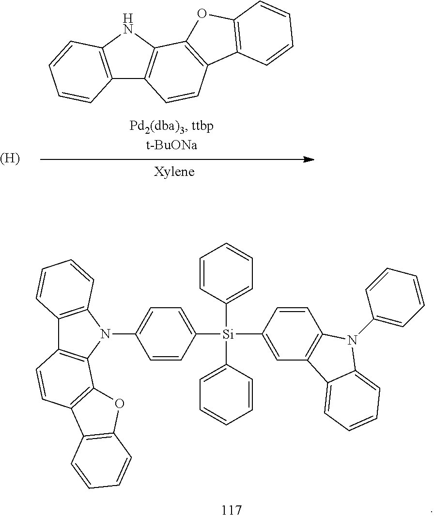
C1([Si](C2=CC=CC=C2)(C2=CC=CC=C2)C2=CC3=C(C=C2)N(C2=CC=CC=C2)C2=CC=CC=C32)=CC=C(N2C3=C(C4=C2C2=C(C=C4)C4=C(O2)C=CC=C4)C=CC=C3)C=C1.[(H)].C12=C(NC3=C1C=CC1=C3OC3=C1C=CC=C3)C=CC=C2
